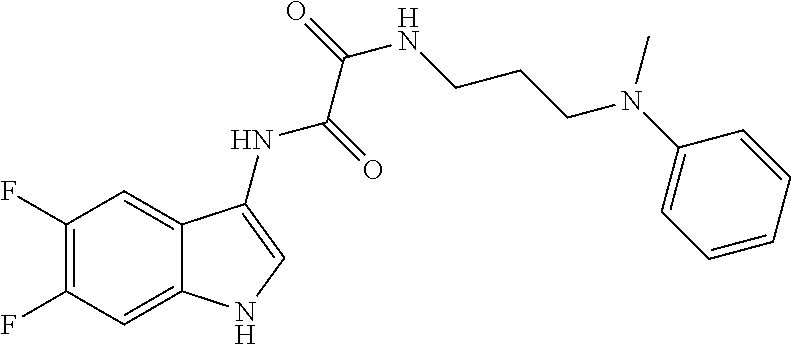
C1(F)=C(F)C=C2C(=C1)C(NC(=O)C(=O)NCCCN(C)C1=CC=CC=C1)=CN2
